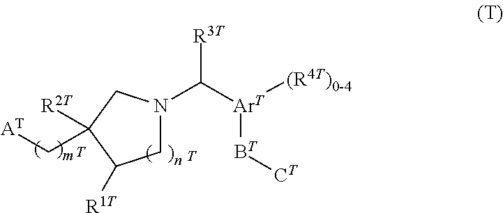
C([ArT]([(R4T)0-4])[BT][CT])([R3T])N1CC([R1T])C(C[AT])([R2T])C1.[T].[T]
